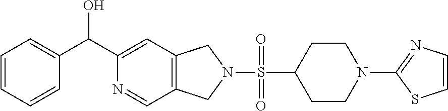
C1=C(C(C2=CC3=C(C=N2)CN(S(=O)(C2CCN(C4=NC=CS4)CC2)=O)C3)O)C=CC=C1
